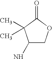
C1(N)COC(=O)C1(C)C
